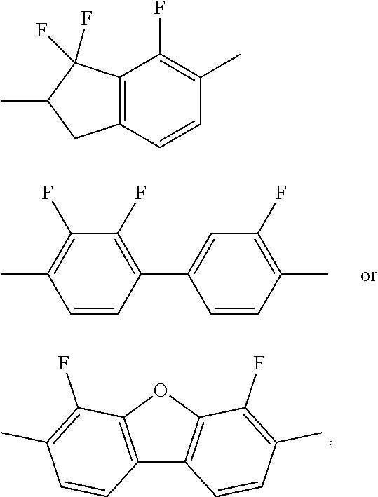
C1=CC(C)=C(F)C=C1C1=C(F)C(F)=C(C)C=C1.C12=C(OC3=C1C=CC(C)=C3F)C(F)=C(C)C=C2.C12=C(C=CC(C)=C1F)CC(C)C2(F)F
